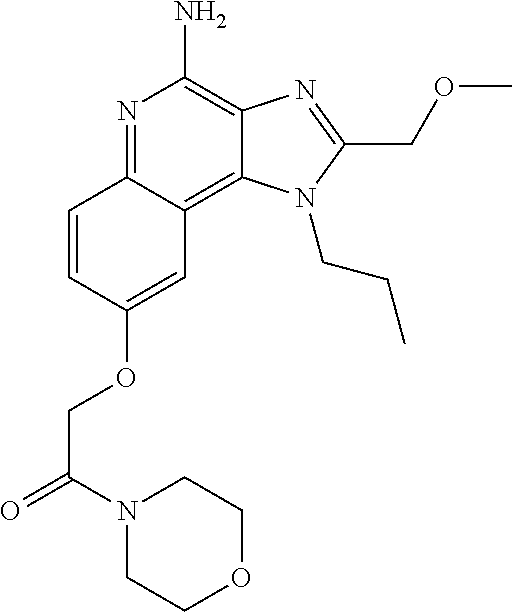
N1=C2C(=C3C(=C1N)N=C(COC)N3CCC)C=C(OCC(=O)N1CCOCC1)C=C2
